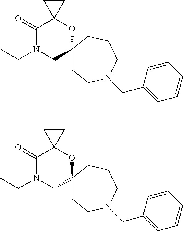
CCN1CC2(OC3(C1=O)CC3)CCN(CC1=CC=CC=C1)CCC2.CCN1CC2(OC3(C1=O)CC3)CCN(CC1=CC=CC=C1)CCC2
